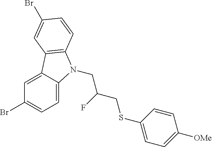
C1(Br)=CC=C2C(=C1)C1=C(N2CC(CSC2=CC=C([OMe])C=C2)F)C=CC(Br)=C1
